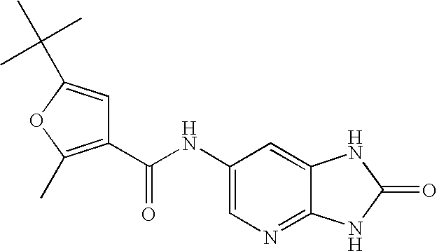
C1=C(NC(C2=C(C)OC(C(C)(C)C)=C2)=O)C=C2C(=N1)NC(=O)N2
